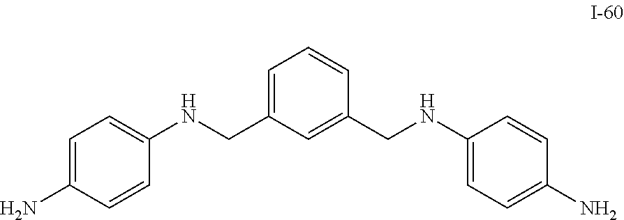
C1=C(N)C=CC(NCC2=CC=CC(CNC3=CC=C(N)C=C3)=C2)=C1
